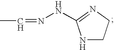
CC=NNC1=NCCN1
